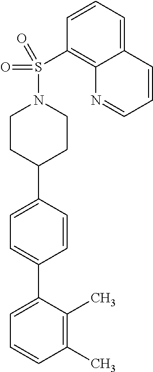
C1(C)=C(C)C(C2=CC=C(C3CCN(S(C4=C5C(=CC=C4)C=CC=N5)(=O)=O)CC3)C=C2)=CC=C1
